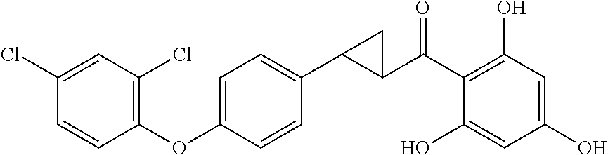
C1(C(C2=C(O)C=C(O)C=C2O)=O)C(C2=CC=C(OC3=C(Cl)C=C(Cl)C=C3)C=C2)C1
